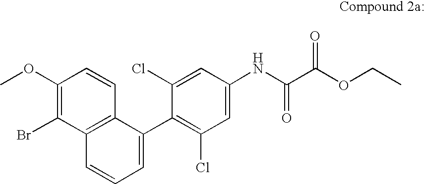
C1(OC)=C(Br)C2=C(C=C1)C(C1=C(Cl)C=C(NC(C(OCC)=O)=O)C=C1Cl)=CC=C2
